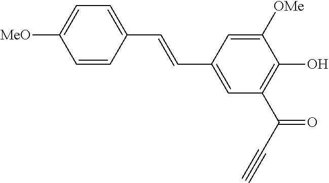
[MeO]C1=CC=C(C=CC2=CC(C(C#C)=O)=C(O)C([OMe])=C2)C=C1
